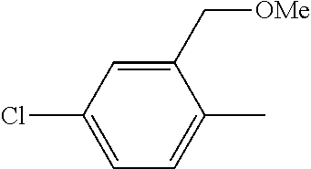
C1=C(Cl)C=C(C[OMe])C(C)=C1
